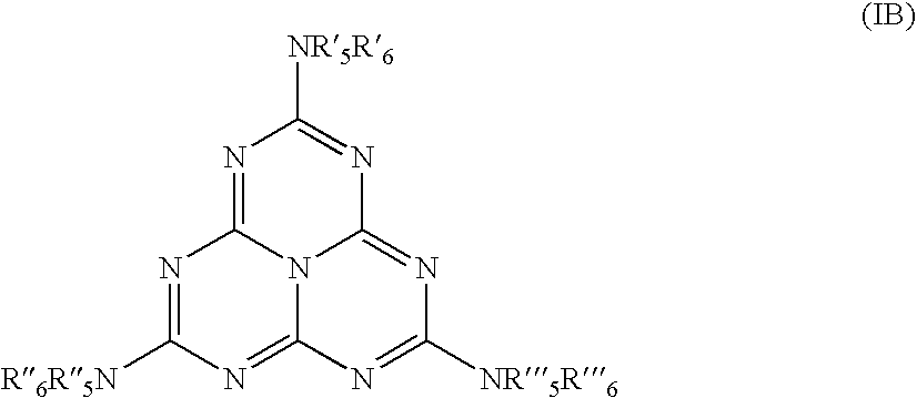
N1=C2N3C(=NC([NR5R6])=NC3=NC([R6R5N])=N2)N=C1[NR5R6]
